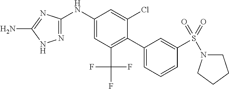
C1(NC2=CC(C(F)(F)F)=C(C3=CC=CC(S(N4CCCC4)(=O)=O)=C3)C(Cl)=C2)=NNC(N)=N1
